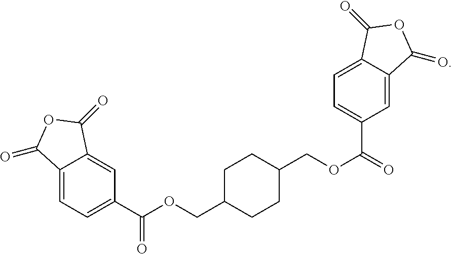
C12=CC=C(C(OCC3CCC(COC(=O)C4=CC=C5C(=C4)C(=O)OC5=O)CC3)=O)C=C1C(=O)OC2=O
